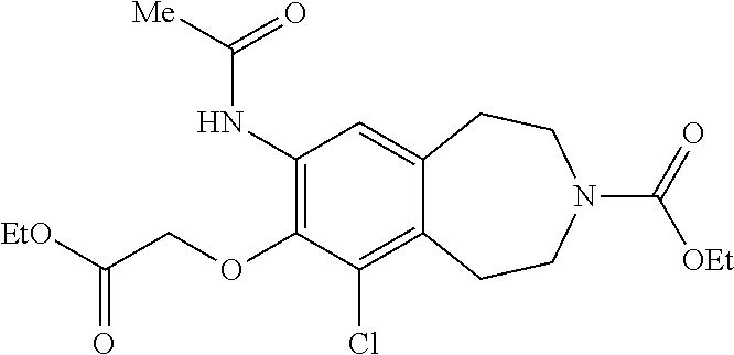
C1(OCC([EtO])=O)=C(NC([Me])=O)C=C2C(=C1Cl)CCN(C(=O)[OEt])CC2
